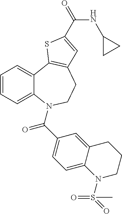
C1=CC=C2C(=C1)C1=C(CCN2C(C2=CC=C3C(=C2)CCCN3S(=O)(=O)C)=O)C=C(C(=O)NC2CC2)S1
